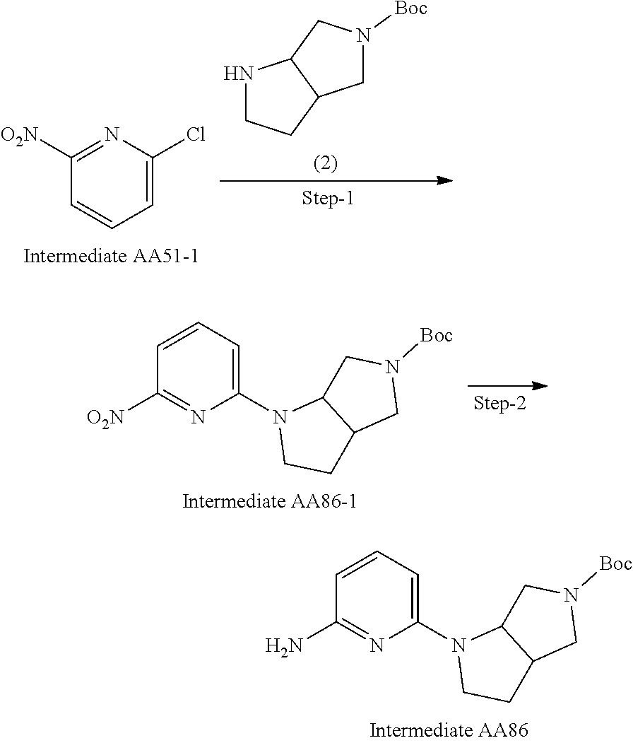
C1N([Boc])CC2C1CCN2.C1=CC=C(Cl)N=C1[O2N].C1=CC=C(N2CCC3C2CN([Boc])C3)N=C1[O2N].C1=CC=C(N2CCC3C2CN([Boc])C3)N=C1N
